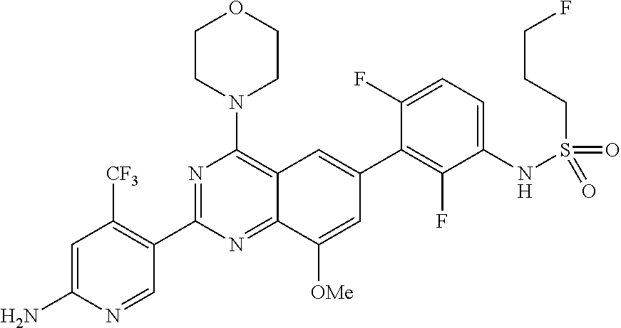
C12=NC(C3=C([CF3])C=C(N)N=C3)=NC(N3CCOCC3)=C1C=C(C1=C(F)C(NS(CCCF)(=O)=O)=CC=C1F)C=C2[OMe]
